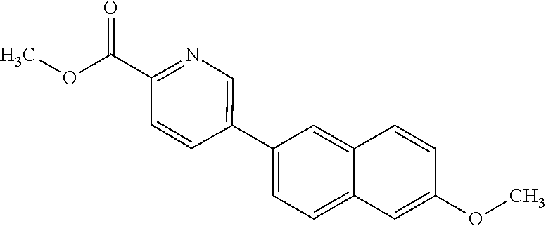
C1(OC)=CC2=CC=C(C3=CN=C(C(OC)=O)C=C3)C=C2C=C1
